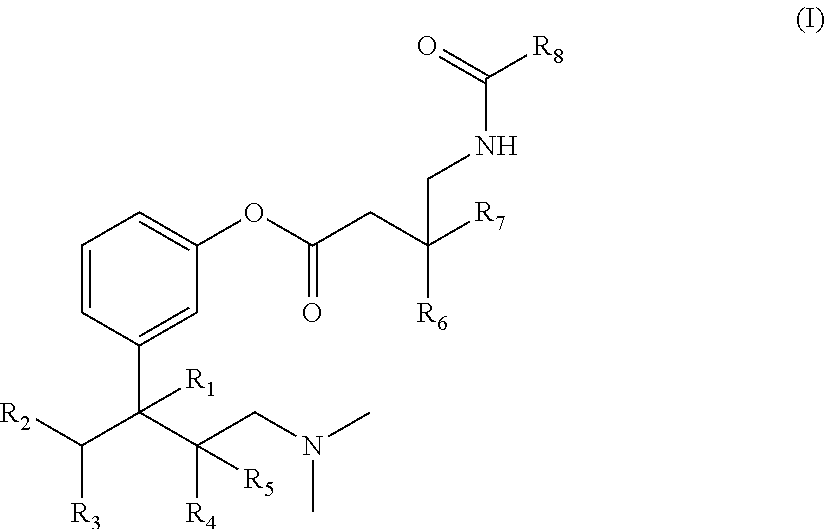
C1=CC(C(C(CN(C)C)([R4])[R5])(C([R3])[R2])[R1])=CC(OC(=O)CC([R6])([R7])CNC(=O)[R8])=C1
